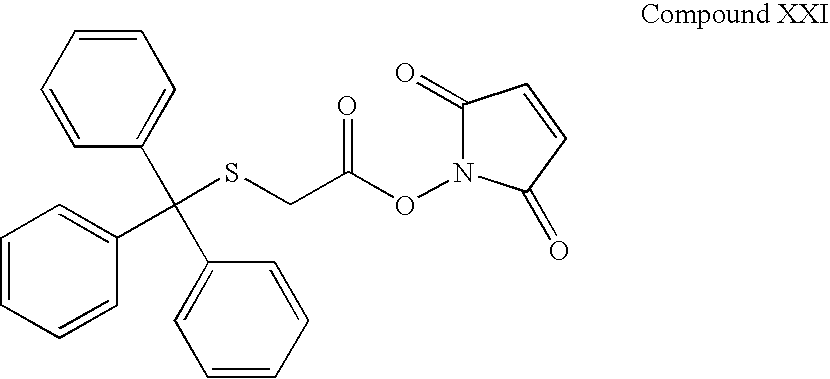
C1=CC=CC(C(SCC(ON2C(=O)C=CC2=O)=O)(C2=CC=CC=C2)C2=CC=CC=C2)=C1
